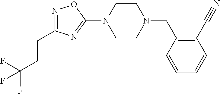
N1=C(CCC(F)(F)F)N=C(N2CCN(CC3=C(C#N)C=CC=C3)CC2)O1
